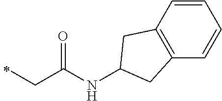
C12=C(C=CC=C1)CC(NC(CC)=O)C2
